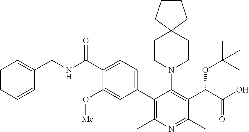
C1CCC2(C1)CCN(C1=C(C(C(O)=O)OC(C)(C)C)C(C)=NC(C)=C1C1=CC=C(C(NCC3=CC=CC=C3)=O)C(O[Me])=C1)CC2
